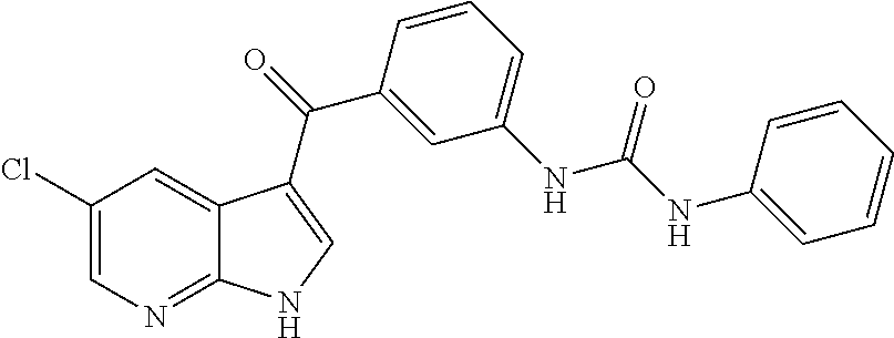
C1(Cl)=CN=C2C(=C1)C(C(=O)C1=CC(NC(NC3=CC=CC=C3)=O)=CC=C1)=CN2
